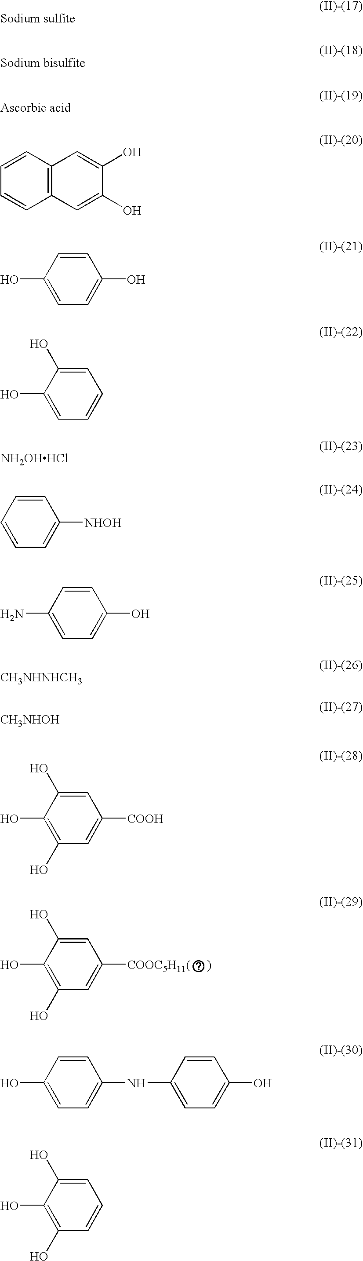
[NH2OHHCl].C1([COOC5H11(     )])=CC(O)=C(O)C(O)=C1.C12=C(C=C(O)C(O)=C1)C=CC=C2.C1(O)=CC=C(O)C=C1.C1=CC=C(O)C(O)=C1.C1([NHOH])=CC=CC=C1.C1(O)=CC=C(N)C=C1.[CH3NHNHCH3].[CH3NHOH].C1([COOH])=CC(O)=C(O)C(O)=C1.C1(NC2=CC=C(O)C=C2)=CC=C(O)C=C1.C1=CC(O)=C(O)C(O)=C1
